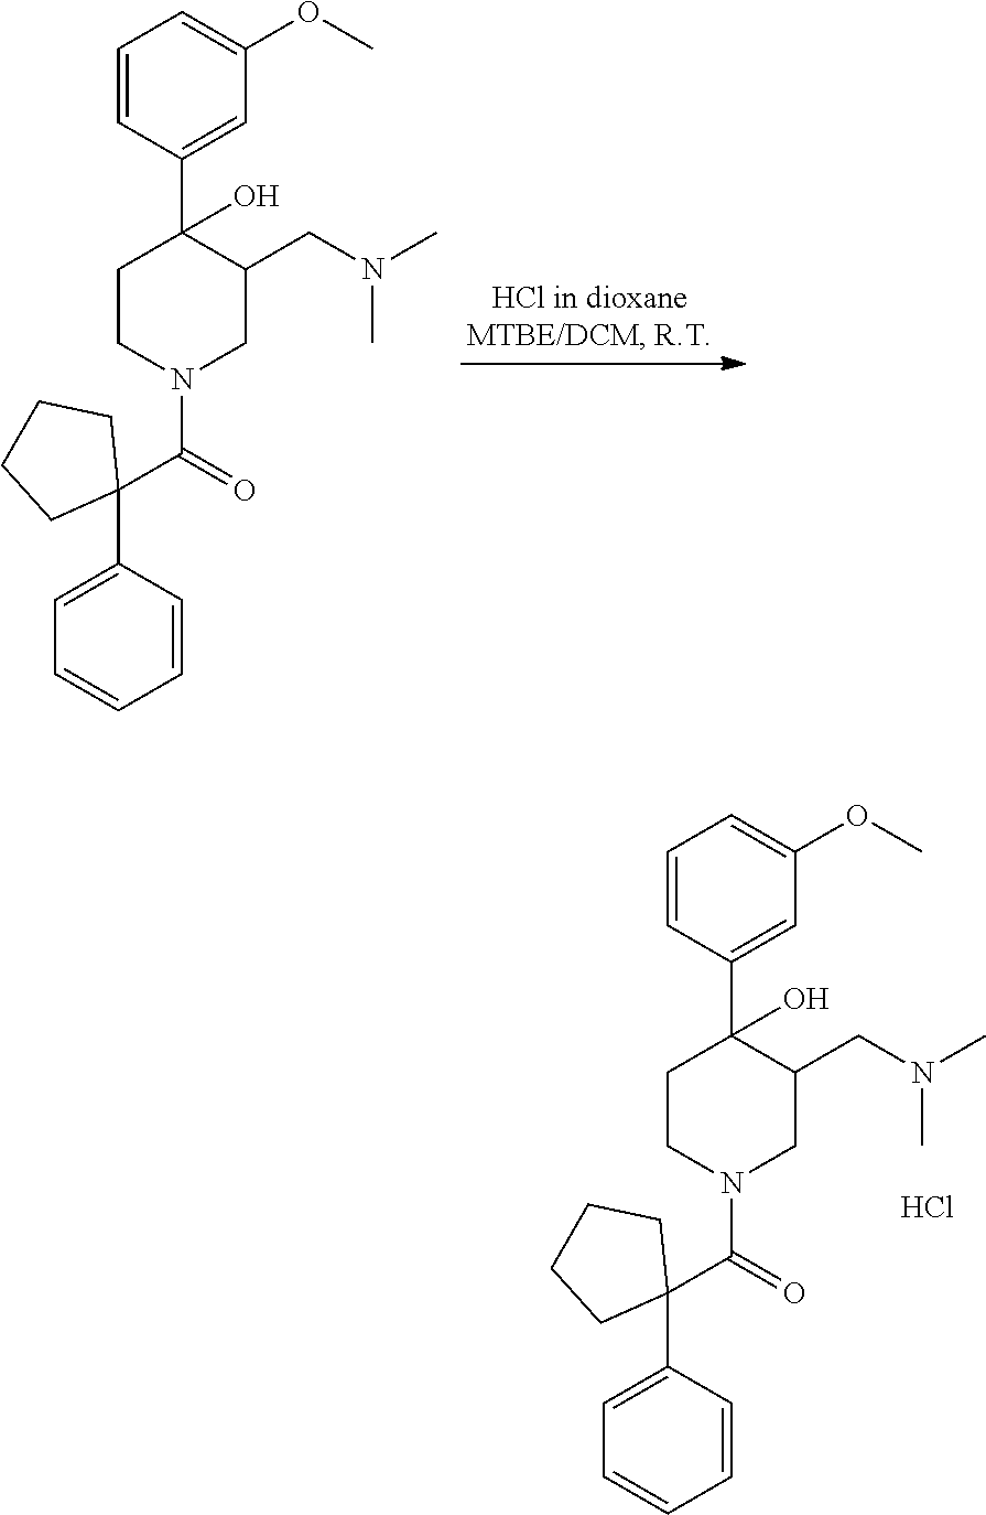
C1=CC(C2(O)CCN(C(C3(C4=CC=CC=C4)CCCC3)=O)CC2CN(C)C)=CC(OC)=C1.Cl.C1=CC(C2(O)CCN(C(C3(C4=CC=CC=C4)CCCC3)=O)CC2CN(C)C)=CC(OC)=C1
